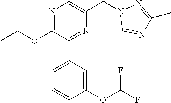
C1(OCC)=NC=C(CN2C=NC(C)=N2)N=C1C1=CC=CC(OC(F)F)=C1
